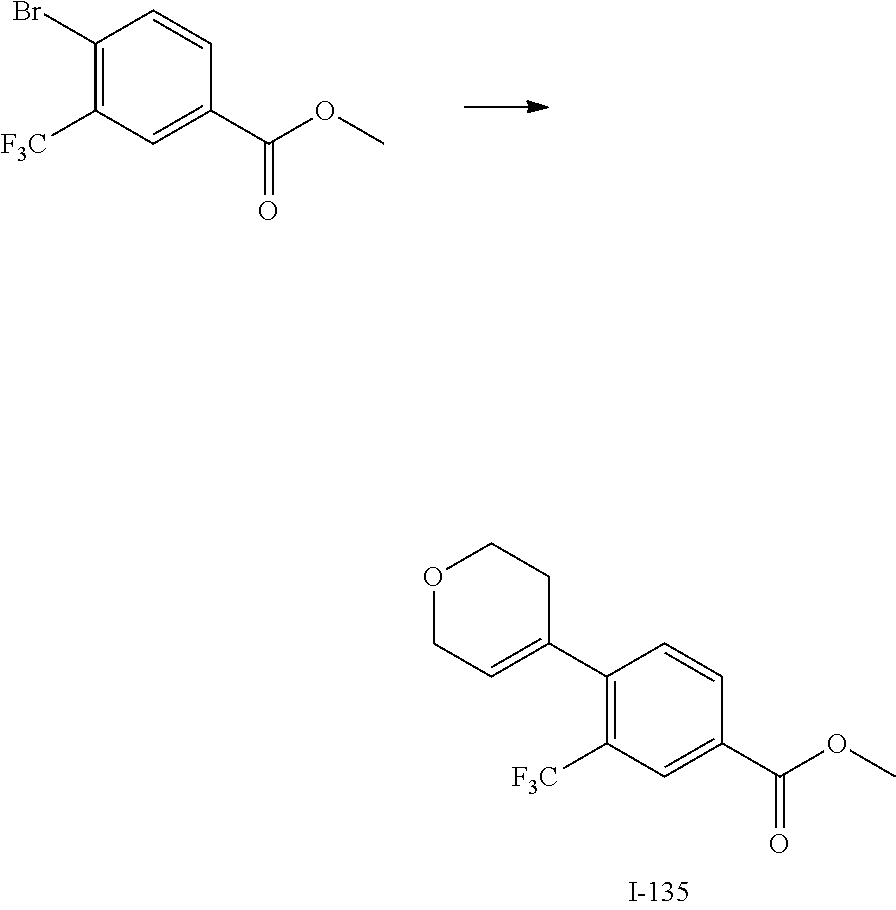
C1(Br)=C([F3C])C=C(C(OC)=O)C=C1.C1(C2=CCOCC2)=C([F3C])C=C(C(OC)=O)C=C1
